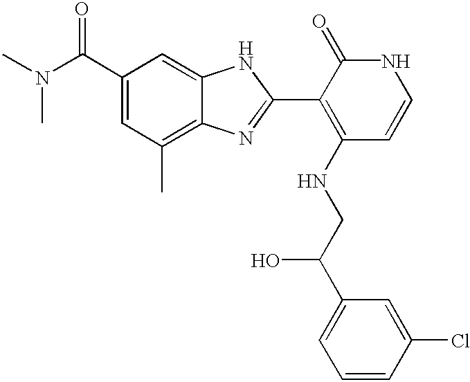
C1(C(N(C)C)=O)=CC(C)=C2C(=C1)NC(C1=C(NCC(C3=CC=CC(Cl)=C3)O)C=CNC1=O)=N2
